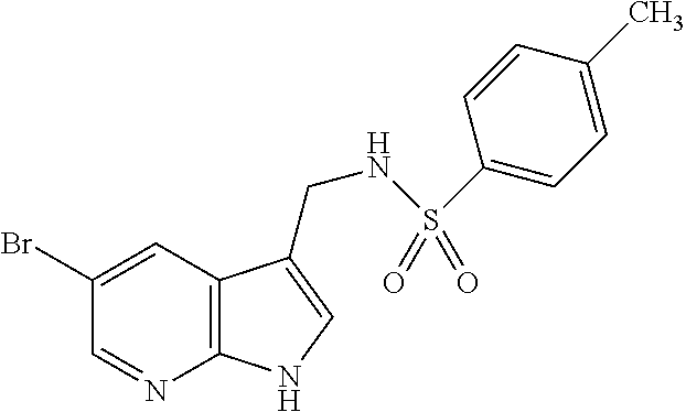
C1=NC2=C(C=C1Br)C(CNS(C1=CC=C(C)C=C1)(=O)=O)=CN2
